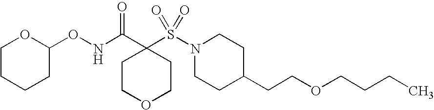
N(C(C1(S(N2CCC(CCOCCCC)CC2)(=O)=O)CCOCC1)=O)OC1OCCCC1
